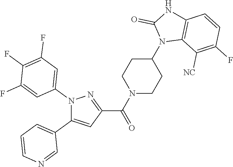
N1(C2=CC(F)=C(F)C(F)=C2)C(C2=CC=CN=C2)=CC(C(N2CCC(N3C4=C(NC3=O)C=CC(F)=C4[NC])CC2)=O)=N1
